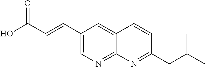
C1(C=CC(O)=O)=CN=C2C(=C1)C=CC(CC(C)C)=N2
